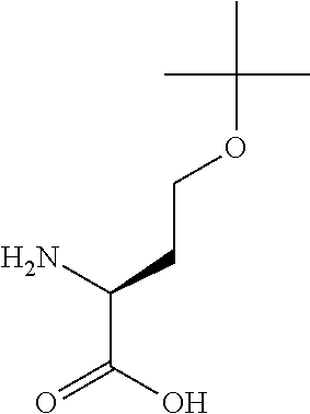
OC(=O)C(N)CCOC(C)(C)C
